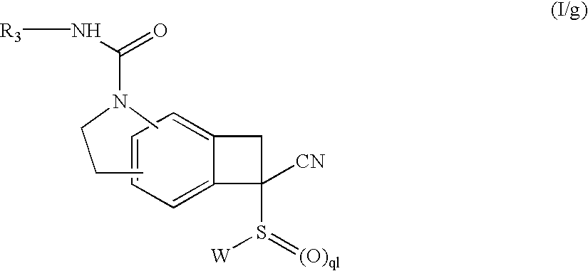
C1=CC=C2C(=C1)CC2(S([W])=[(O)ql])[CN].C(CC)N(C)C(=O)N[R3]
